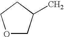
C1OCCC1C
